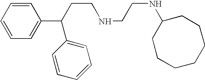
C(CNCCNC1CCCCCCC1)C(C1=CC=CC=C1)C1=CC=CC=C1
